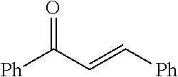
[Ph]C(C=C[Ph])=O
